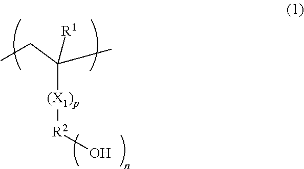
[R2]([(X1)p]C(C)(CC)[R1])O
